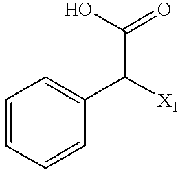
C1=CC=CC(C([X1])C(O)=O)=C1
